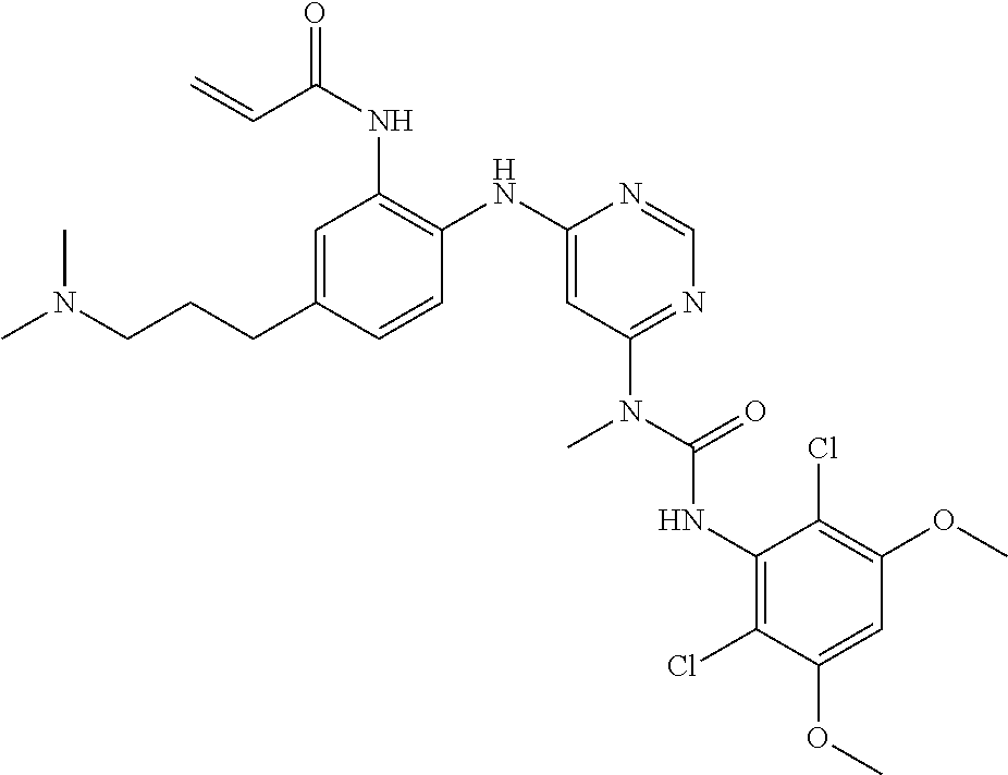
C1=C(CCCN(C)C)C=CC(NC2=CC(N(C(NC3=C(Cl)C(OC)=CC(OC)=C3Cl)=O)C)=NC=N2)=C1NC(C=C)=O
